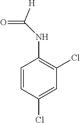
C1=CC(Cl)=CC(Cl)=C1NC(=O)[H]
